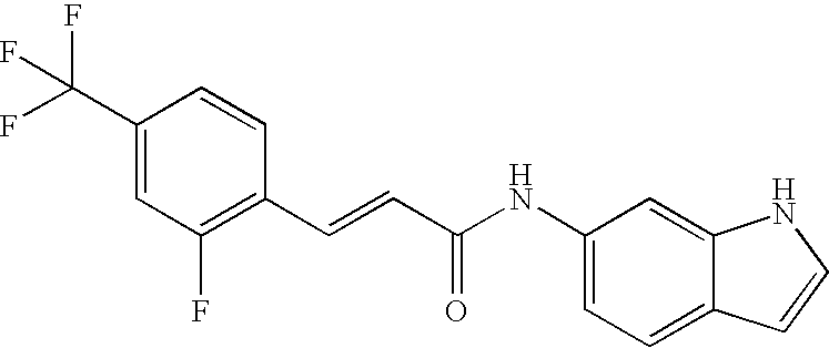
C(=CC(=O)NC1=CC=C2C(=C1)NC=C2)C1=C(F)C=C(C(F)(F)F)C=C1
